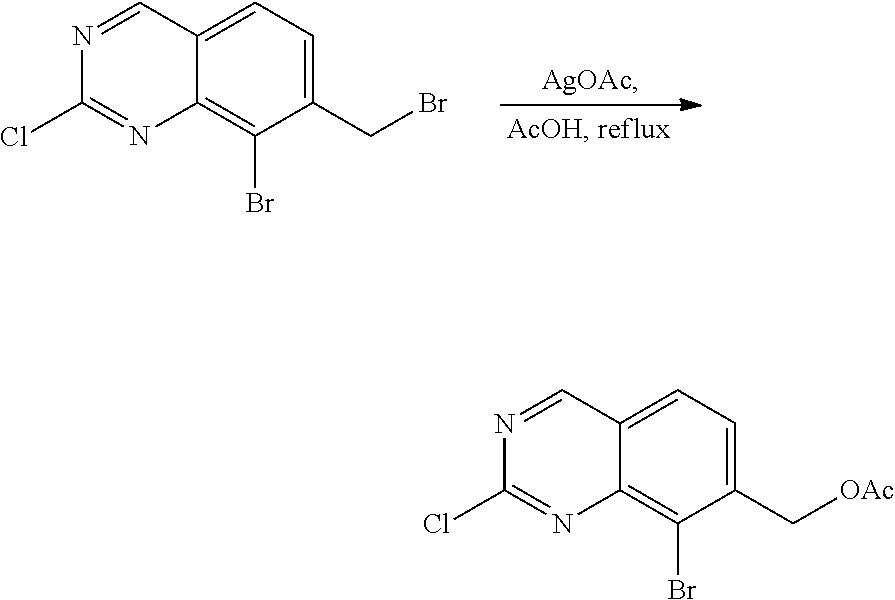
N1=CC2=CC=C(CBr)C(Br)=C2N=C1Cl.N1=CC2=CC=C(C[OAc])C(Br)=C2N=C1Cl
